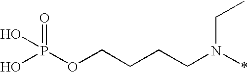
C(CCOP(O)(=O)O)CN(*)CC
